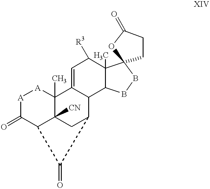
[A]1C(=O)C2C3([CN])C(C)([A]1)C1=CC([R3])C4(C)C(C1C(C3)C2=O)BBC41CCC(=O)O1
